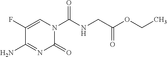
C1=C(F)C(N)=NC(=O)N1C(NCC(OCC)=O)=O
